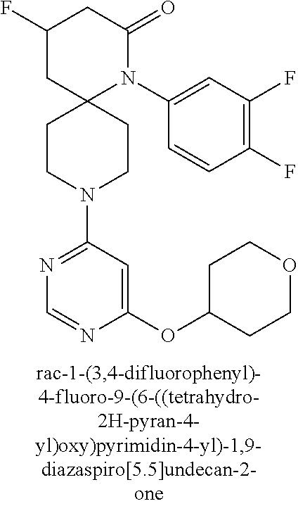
C1(F)CC2(N(C3=CC(F)=C(F)C=C3)C(=O)C1)CCN(C1=NC=NC(OC3CCOCC3)=C1)CC2
